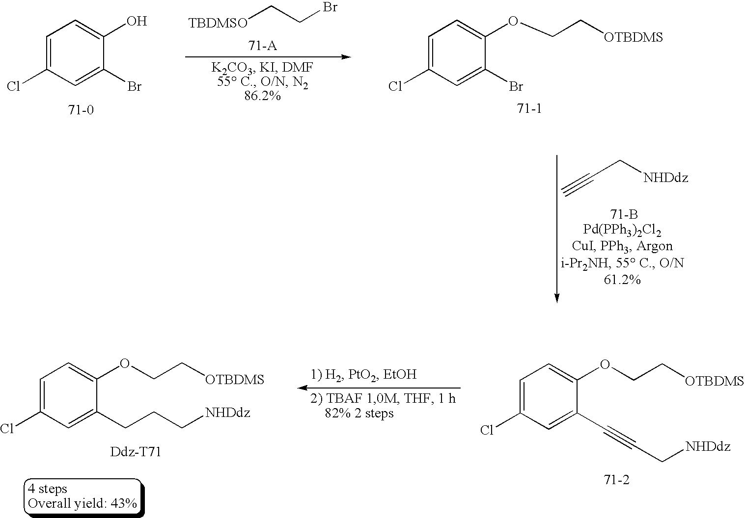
[TBDMSO]CCBr.C1=C(Cl)C=C(Br)C(O)=C1.[71-0].C1=C(Cl)C=C(Br)C(OCC[OTBDMS])=C1.[71-1].C1=C(Cl)C=C(C#CC[NHDdz])C(OCC[OTBDMS])=C1.C1=C(Cl)C=C(CCC[NHDdz])C(OCC[OTBDMS])=C1.C#CC[NHDdz].[71-B]
